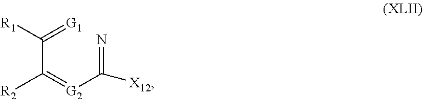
C(=N)([G2]=C(C(=[G1])[R1])[R2])[X12]
